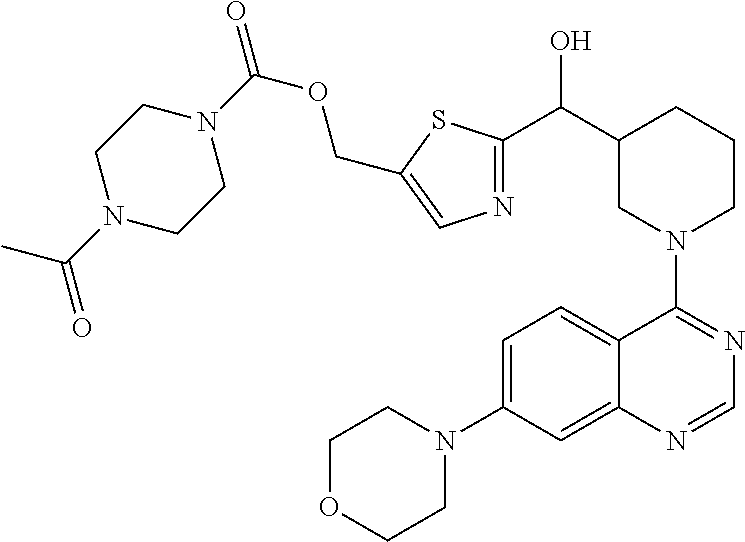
C1=C(N2CCOCC2)C=C2C(=C1)C(N1CCCC(C(C3=NC=C(COC(N4CCN(C(=O)C)CC4)=O)S3)O)C1)=NC=N2
